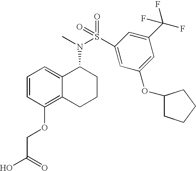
C1=CC(OCC(O)=O)=C2C(=C1)C(N(C)S(C1=CC(OC3CCCC3)=CC(C(F)(F)F)=C1)(=O)=O)CCC2
